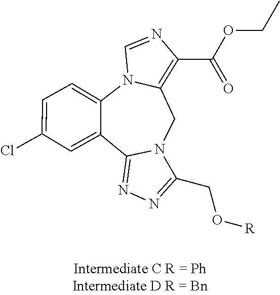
C12=NN=C(CO[R])N1CC1=C(C(OCC)=O)N=CN1C1=CC=C(Cl)C=C21
